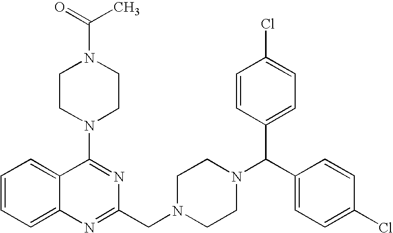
C1=CC=C2C(=C1)C(N1CCN(C(=O)C)CC1)=NC(CN1CCN(C(C3=CC=C(Cl)C=C3)C3=CC=C(Cl)C=C3)CC1)=N2
